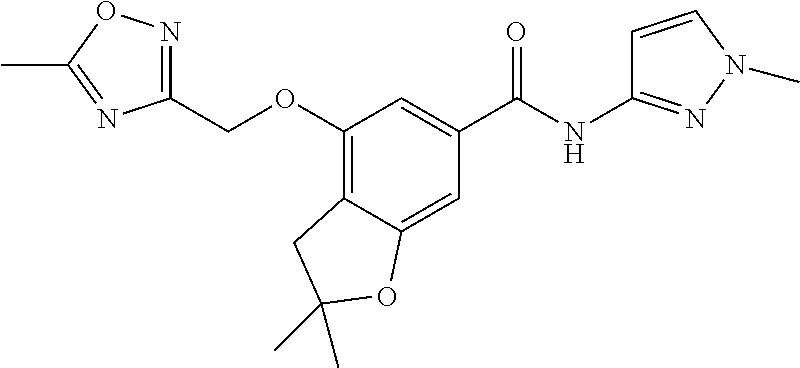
C1(COC2=C3C(=CC(C(NC4=NN(C)C=C4)=O)=C2)OC(C)(C)C3)=NOC(C)=N1
